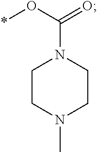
*OC(=O)N1CCN(C)CC1
